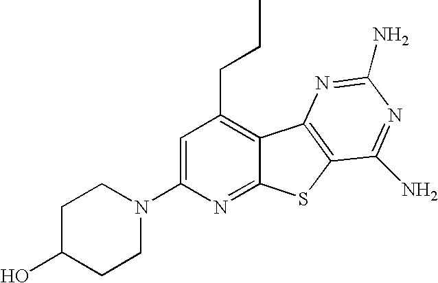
C1=C(N2CCC(O)CC2)N=C2C(=C1CCC)C1=C(S2)C(N)=NC(N)=N1
